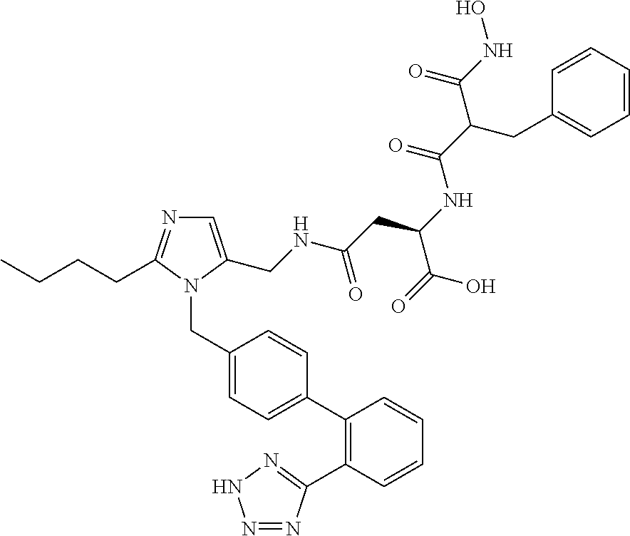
C1=C(CNC(=O)CC(C(O)=O)NC(C(CC2=CC=CC=C2)C(=O)NO)=O)N(CC2=CC=C(C3=C(C4=NNN=N4)C=CC=C3)C=C2)C(CCCC)=N1
